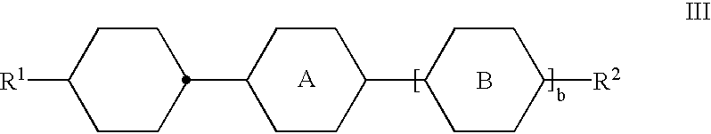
[R1]C1CCC(C2CCC(C3CCC([R2])CC3)CC2)CC1.[A].B
